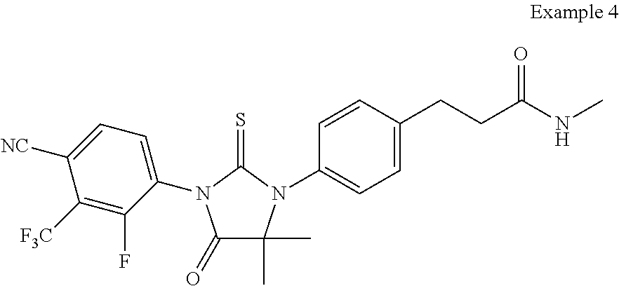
C1([F3C])=C(F)C(N2C(=O)C(C)(C)N(C3=CC=C(CCC(NC)=O)C=C3)C2=S)=CC=C1[NC]
